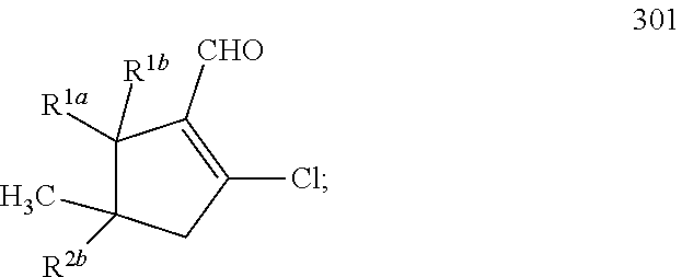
C1([R1a])([R1b])C(C)([R2b])CC(Cl)=C1[CHO]
